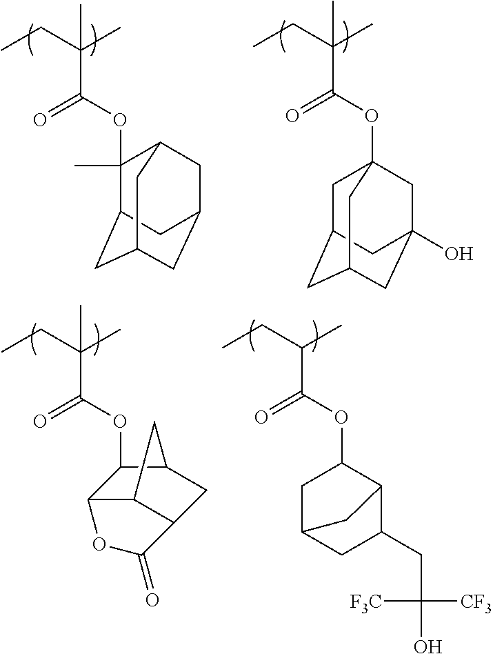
CCC(C)(C(OC12CC3CC(CC(O)(C1)C3)C2)=O)C.CCC(C)(C(=O)OC1(C)C2CC3CC(CC1C3)C2)C.CCC(C)(C(OC1C2C3C(CC1C3)C(=O)O2)=O)C.CCC(C)C(OC1CC2CC(CC(O)([CF3])[F3C])C1C2)=O
